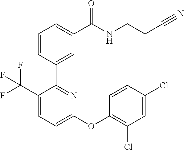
C1=CC(C2=NC(OC3=C(Cl)C=C(Cl)C=C3)=CC=C2C(F)(F)F)=CC(C(NCCC#N)=O)=C1
